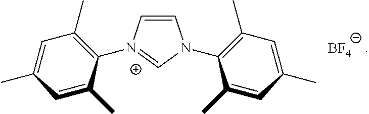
C1=C[N+](C2=C(C)C=C(C)C=C2C)=CN1C1=C(C)C=C(C)C=C1C.[BF4]
